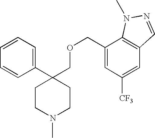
C1=CC=C(C2(COCC3=CC([CF3])=CC4=C3N(C)N=C4)CCN(C)CC2)C=C1
